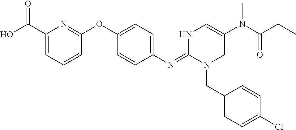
C1(C(O)=O)=CC=CC(OC2=CC=C(N=C3N(CC4=CC=C(Cl)C=C4)CC(N(C(CC)=O)C)=CN3)C=C2)=N1
